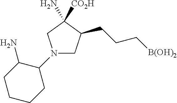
N1(C2C(N)CCCC2)CC(CCC[B(OH)2])C(N)([CO2H])C1
